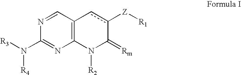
C1=NC(N([R3])[R4])=NC2=C1cc([Z][R1])C(=[Rm])N2[R2]
